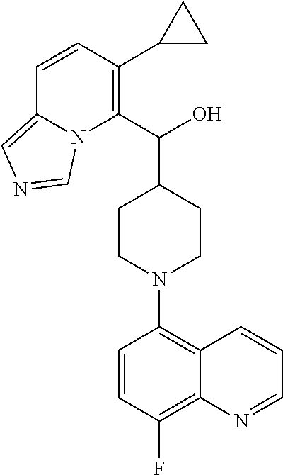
C1=CC2=CN=CN2C(C(O)C2CCN(C3=C4C(=C(F)C=C3)N=CC=C4)CC2)=C1C1CC1
